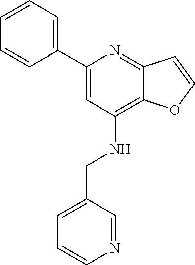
C1(C2=CC(NCC3=CC=CN=C3)=C3C(=N2)C=CO3)=CC=CC=C1
